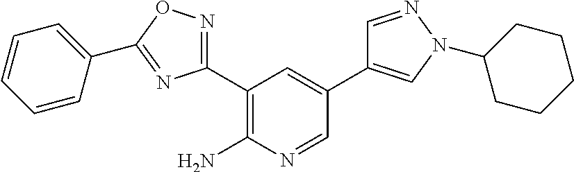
C1(C2=NOC(C3=CC=CC=C3)=N2)=C(N)N=CC(C2=CN(C3CCCCC3)N=C2)=C1
